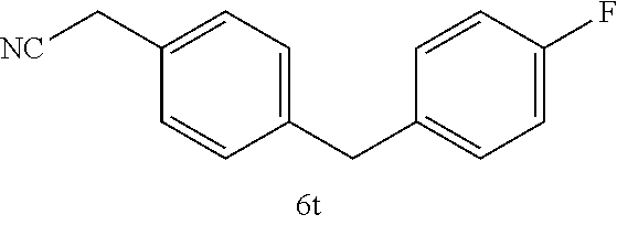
C(C1=CC=C(F)C=C1)C1=CC=C(C[CN])C=C1
